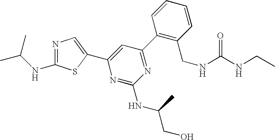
C1(C2=NC(NC(CO)C)=NC(C3=CN=C(NC(C)C)S3)=C2)=C(CNC(NCC)=O)C=CC=C1
